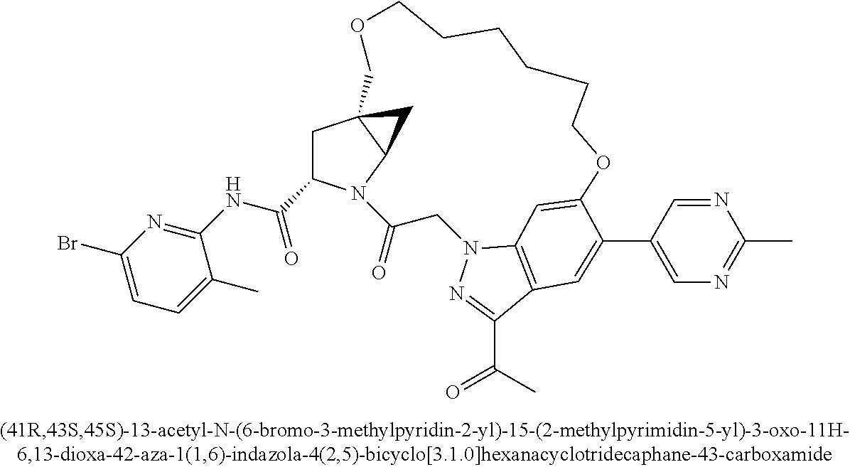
C1C(C(=O)NC2=NC(Br)=CC=C2C)N2C3C1(C3)COCCCCCCOC1=CC3=C(C(C(=O)C)=NN3CC2=O)C=C1C1=CN=C(C)N=C1
